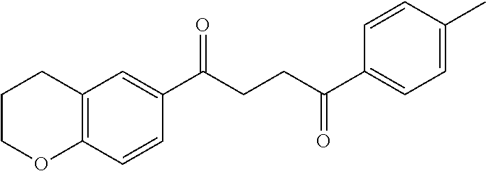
C1(C(CCC(C2=CC=C(C)C=C2)=O)=O)=CC2=C(C=C1)OCCC2
